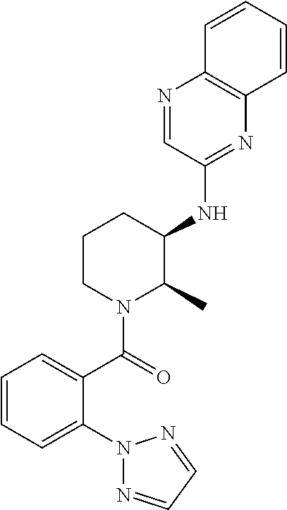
C1=CC=C(N2N=CC=N2)C(C(=O)N2C(C)C(NC3=NC4=C(N=C3)C=CC=C4)CCC2)=C1
